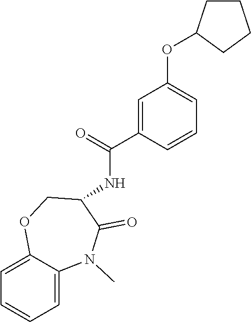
C1=C2C(=CC=C1)N(C)C(=O)C(NC(=O)C1=CC(OC3CCCC3)=CC=C1)CO2
